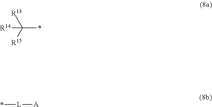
C(*)([R14])([R13])[R15].*[L][A]
